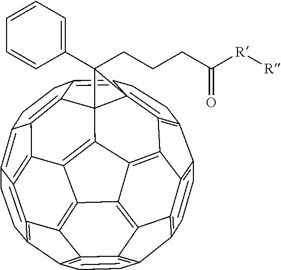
C1=CC2=C3C4=C1C1=C5=C67C8(C9=C%10C%11=C%12C%13=C(C=CC2=C%13C3=C%11C9=C45)C2=C%12=C3=C%10C4=C8C(=C6CC1)CCC4=C3CC2)C7(C1=CC=CC=C1)CCCC([R][R])=O
